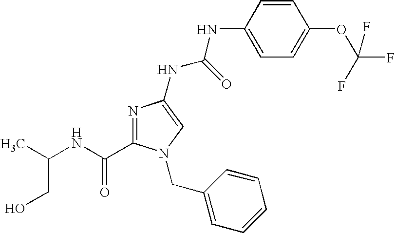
C(C(NC(=O)C1=NC(NC(NC2=CC=C(OC(F)(F)F)C=C2)=O)=CN1CC1=CC=CC=C1)C)O
